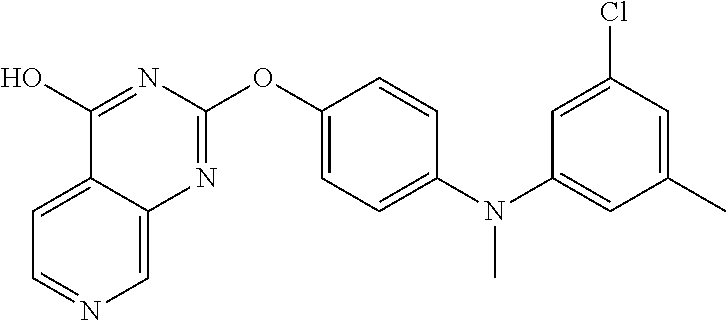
C1=C2C(=CN=C1)N=C(OC1=CC=C(N(C3=CC(C)=CC(Cl)=C3)C)C=C1)N=C2O
